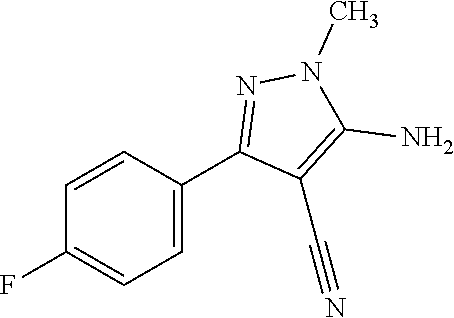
C1=CC(F)=CC=C1C1=NN(C)C(N)=C1C#N
